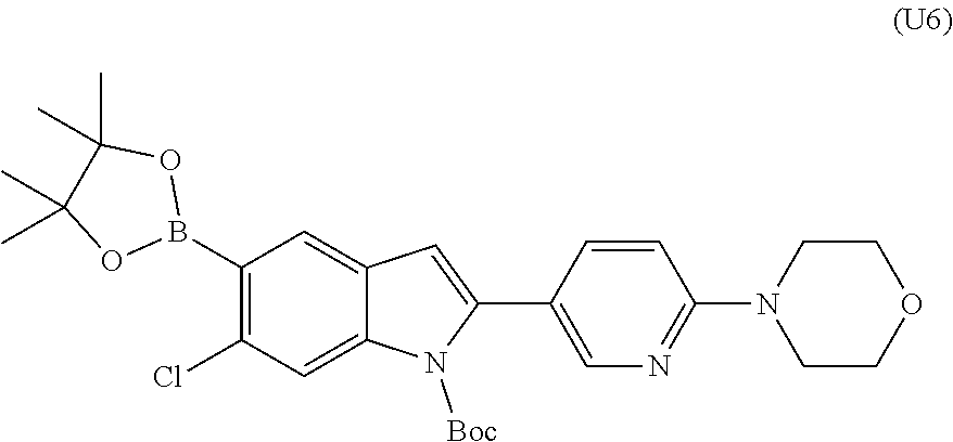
C1(B2OC(C)(C)C(C)(C)O2)=C(Cl)C=C2C(=C1)C=C(C1=CN=C(N3CCOCC3)C=C1)N2[Boc]
